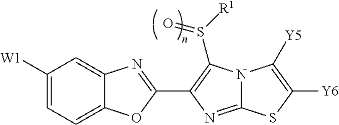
C12=CC=C([W1])C=C1N=C(C1=C(S([R1])=O)N3C(=N1)SC([Y6])=C3[Y5])O2
